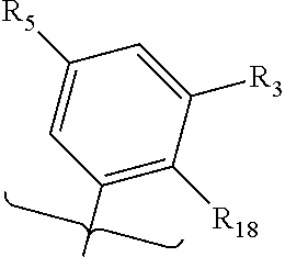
C1(C)=C([R18])C([R3])=CC([R5])=C1
